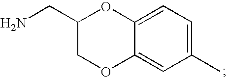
C12=CC=C(C)C=C1OCC(CN)O2
